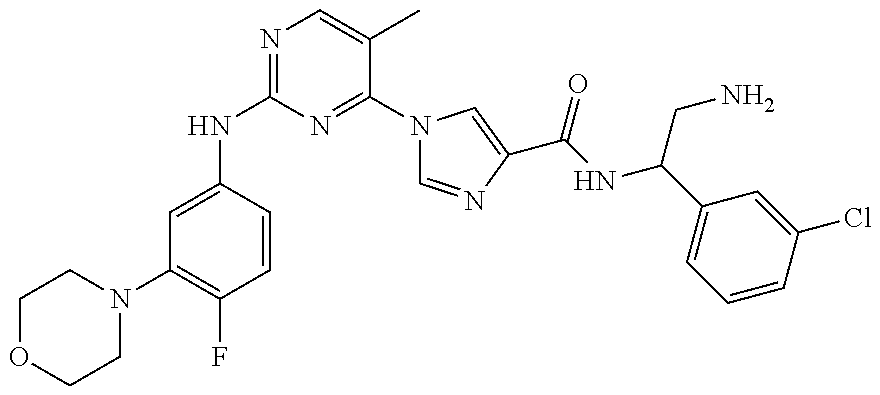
N(C1=NC=C(C)C(N2C=NC(C(=O)NC(C3=CC=CC(Cl)=C3)CN)=C2)=N1)C1=CC(N2CCOCC2)=C(F)C=C1
